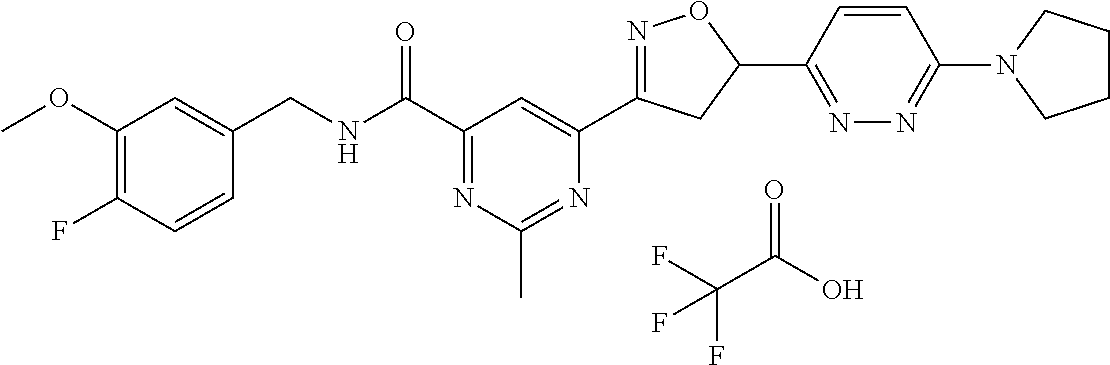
C1(OC)=C(F)C=CC(CNC(C2=NC(C)=NC(C3=NOC(C4=NN=C(N5CCCC5)C=C4)C3)=C2)=O)=C1.O=C(O)C(F)(F)F
